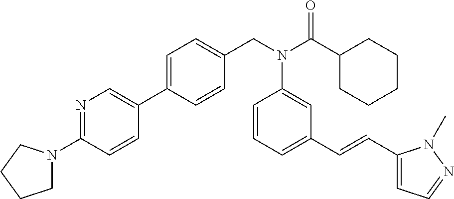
C1(C2=CC=C(CN(C(C3CCCCC3)=O)C3=CC(C=CC4=CC=NN4C)=CC=C3)C=C2)=CN=C(N2CCCC2)C=C1
